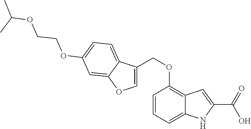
C(OC1=C2C(=CC=C1)NC(C(=O)O)=C2)C1=COC2=CC(OCCOC(C)C)=CC=C12
